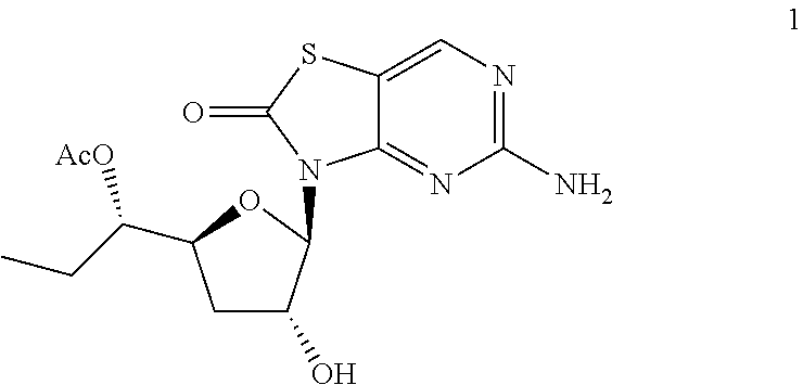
C1C(O)C(N2C3=NC(N)=NC=C3SC2=O)OC1C(CC)[AcO]
